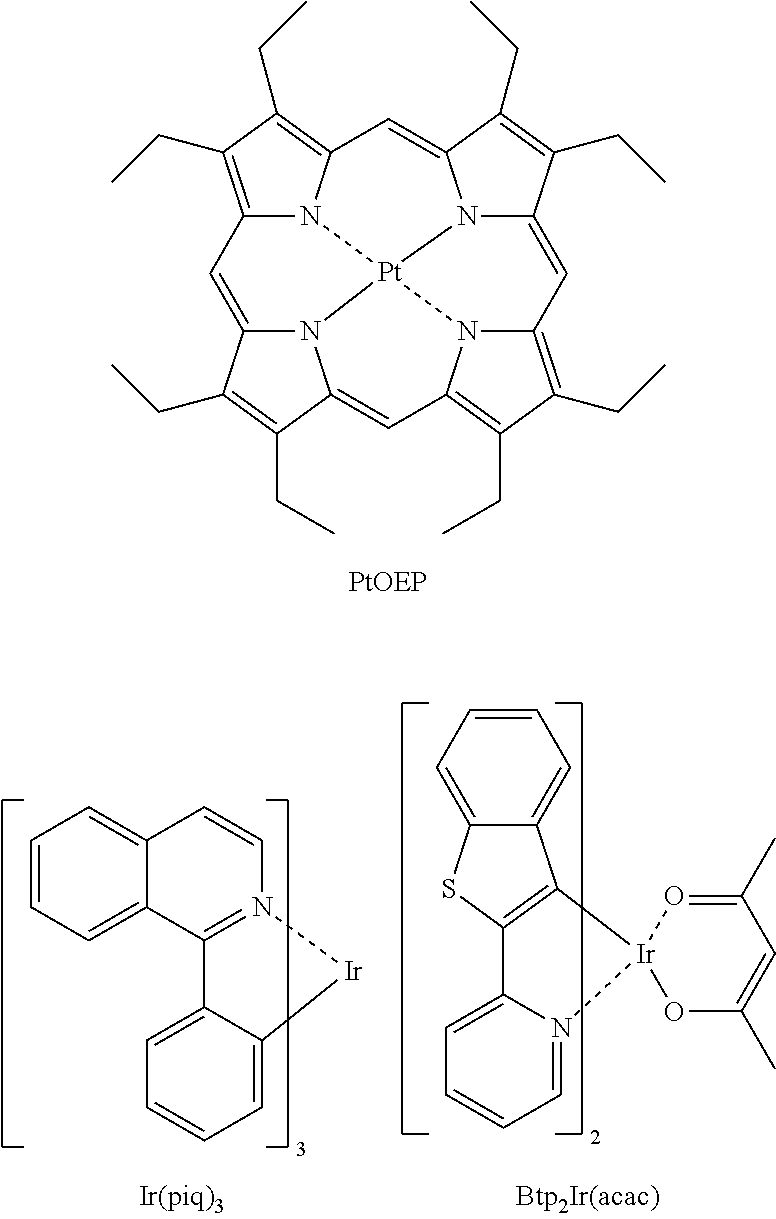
C12=C(CC)C(CC)=C3N1[Pt]14N5C(=C2)C(CC)=C(CC)C5=CC2=C(CC)C(CC)=C(N21)C=C1N4C(=C3)C(CC)=C1CC.C1=CC=C2C(=C1)C=CN1=C2C2=CC=CC=C2[Ir]1.C1=CC=C2C(=C1)C1=C(S2)C2=CC=CC=N2[Ir]12OC(C)=CC(C)=O2
